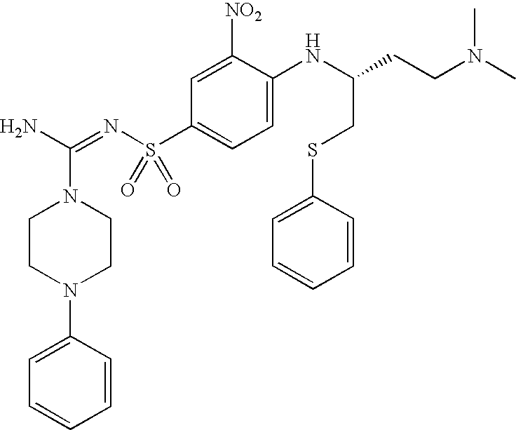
C1=C(NC(CCN(C)C)CSC2=CC=CC=C2)C([NO2])=CC(S(N=C(N)N2CCN(C3=CC=CC=C3)CC2)(=O)=O)=C1
